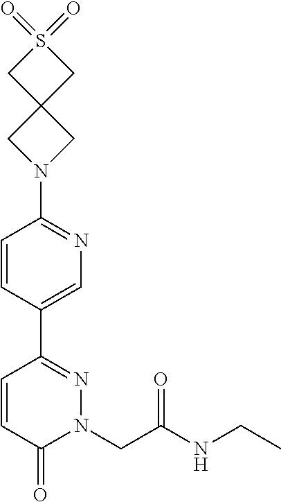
C1=CC(C2=NN(CC(NCC)=O)C(=O)C=C2)=CN=C1N1CC2(C1)CS(=O)(=O)C2
